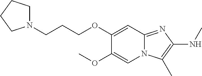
C1N(CCCOC2=CC3=NC(NC)=C(C)N3C=C2OC)CCC1
